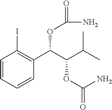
C1=CC=CC(C(C(C(C)C)OC(=O)N)OC(N)=O)=C1I
